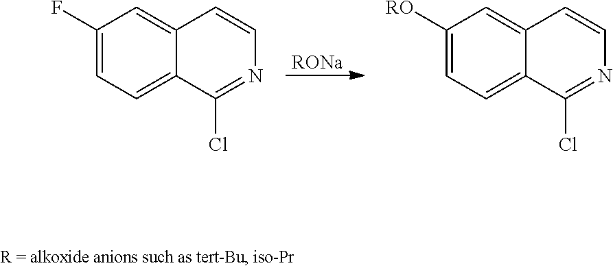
[RONa].C1(F)=CC=C2C(=C1)C=CN=C2Cl.C1([RO])=CC=C2C(=C1)C=CN=C2Cl
